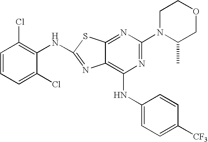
C1=CC=C(Cl)C(NC2=NC3=C(NC4=CC=C([CF3])C=C4)N=C(N4C(C)COCC4)N=C3S2)=C1Cl
